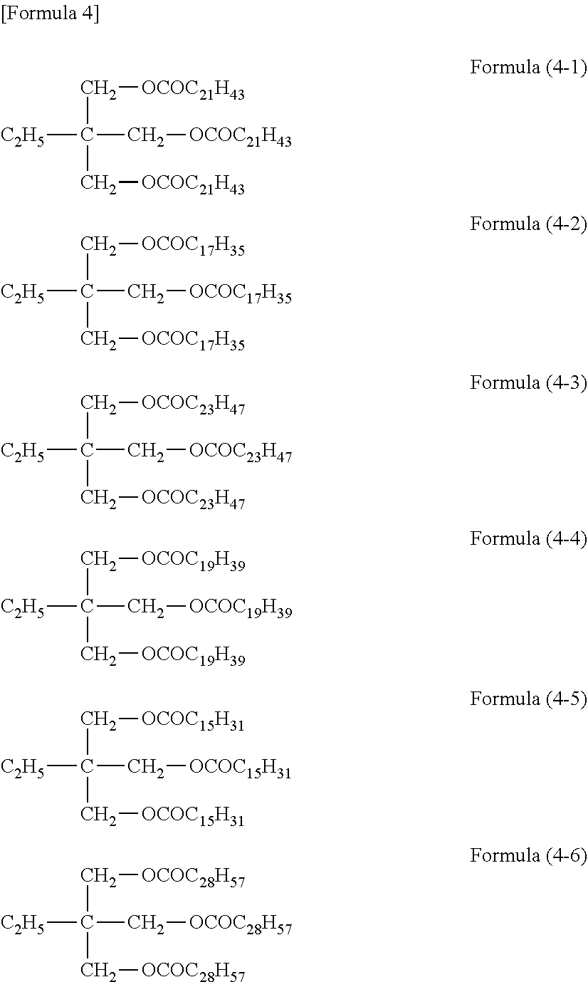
C(C(C[OCOC21H43])(C[OCOC21H43])[C2H5])[OCOC21H43].C(C(C[OCOC17H35])(C[OCOC17H35])[C2H5])[OCOC17H35].C(C(C[OCOC23H47])(C[OCOC23H47])[C2H5])[OCOC23H47].C(C(C[OCOC19H39])(C[OCOC19H39])[C2H5])[OCOC19H39].C(C(C[OCOC15H31])(C[OCOC15H31])[C2H5])[OCOC15H31].C(C(C[OCOC28H57])(C[OCOC28H57])[C2H5])[OCOC28H57]
